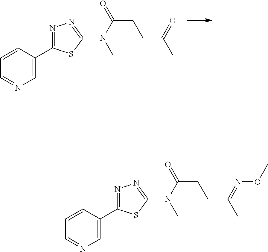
C1=CC=NC=C1C1=NN=C(N(C(=O)CCC(C)=O)C)S1.C1=CC=NC=C1C1=NN=C(N(C(=O)CCC(C)=NOC)C)S1
